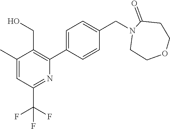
C1(C)=CC(C(F)(F)F)=NC(C2=CC=C(CN3C(=O)CCOCC3)C=C2)=C1CO
